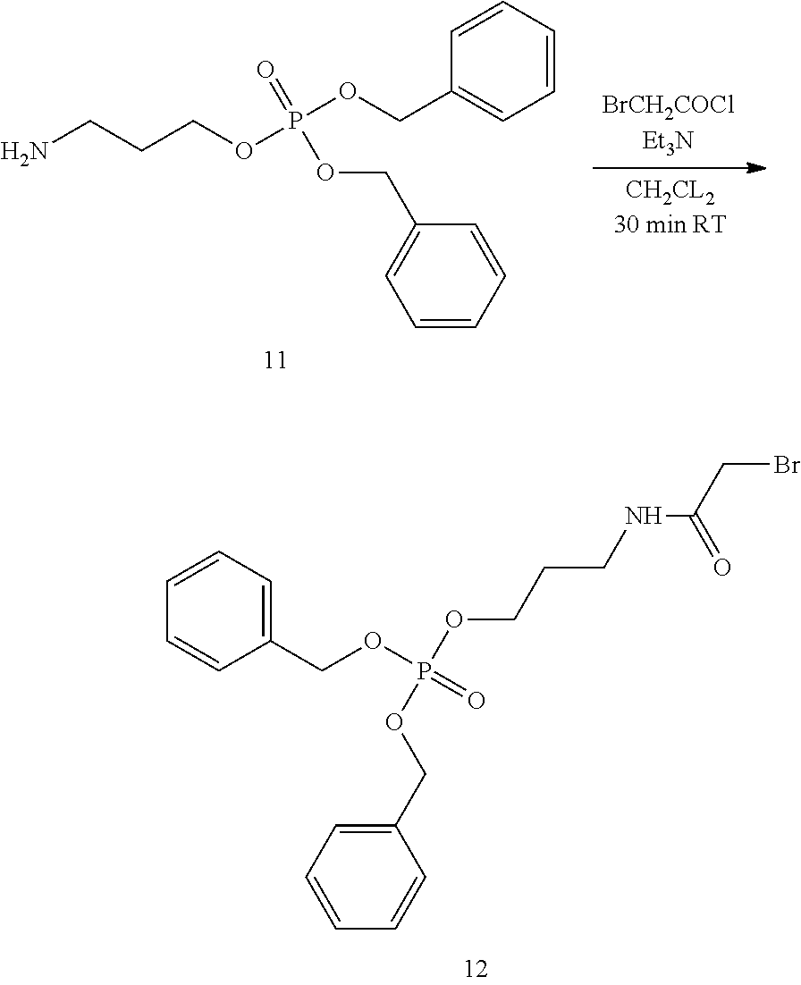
NCCCOP(OCC1=CC=CC=C1)(OCC1=CC=CC=C1)=O.C1=CC=CC(COP(OCCCNC(CBr)=O)(OCC2=CC=CC=C2)=O)=C1
